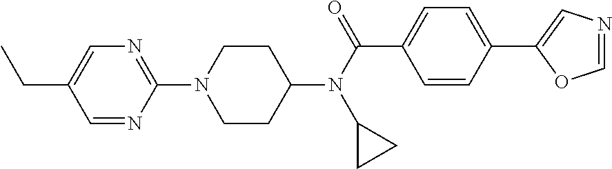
C1CC(N(C(C2=CC=C(C3=CN=CO3)C=C2)=O)C2CC2)CCN1C1=NC=C(CC)C=N1
